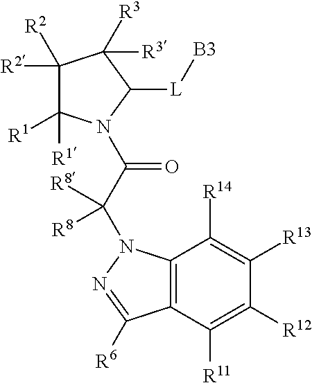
C1([R2])([R2])C([R1])([R1])N(C(C(N2C3=C(C([R11])=C([R12])C([R13])=C3[R14])C([R6])=N2)([R8])[R8])=O)C([L][B3])C1([R3])[R3]
